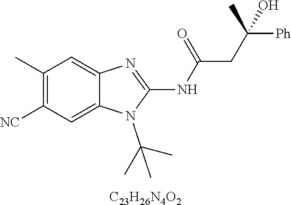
C1(C)=C([NC])C=C2C(=C1)N=C(NC(CC([Ph])(C)O)=O)N2C(C)(C)C.[C23H26N4O2]
